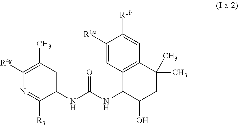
C1(C)=C([R4g])N=C([R3])C(NC(NC2C(O)CC(C)(C)C3=C2C=C([R1a])C([R1b])=C3)=O)=C1
